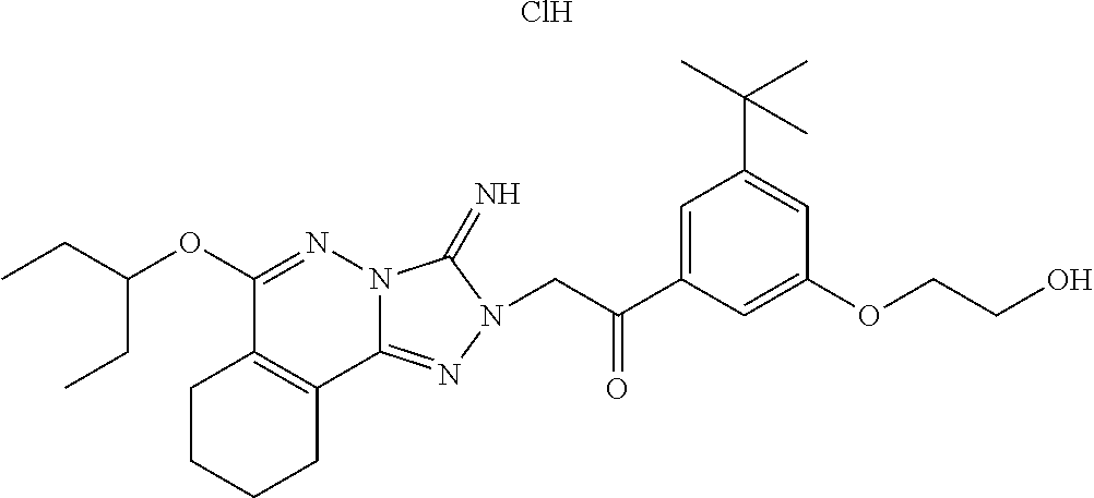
C1(OC(CC)CC)=NN2C(=NN(CC(C3=CC(C(C)(C)C)=CC(OCCO)=C3)=O)C2=N)C2=C1CCCC2.Cl
